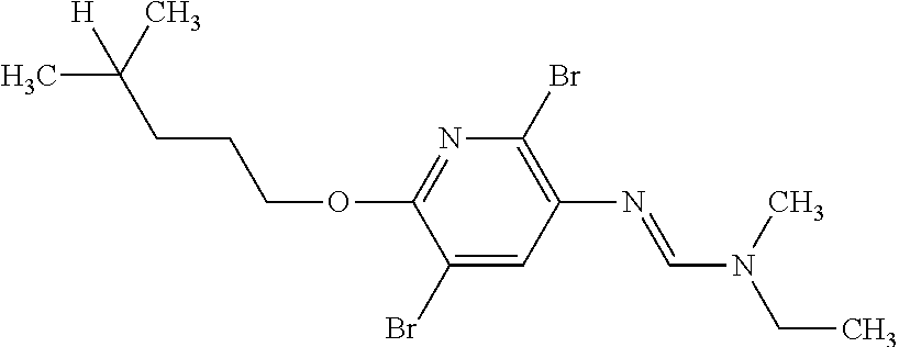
N1=C(OCCCC(C)(C)[H])C(Br)=CC(N=CN(C)CC)=C1Br
